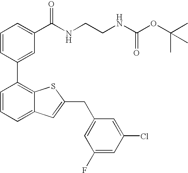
C1=CC(C2=C3C(=CC=C2)C=C(CC2=CC(F)=CC(Cl)=C2)S3)=CC(C(NCCNC(OC(C)(C)C)=O)=O)=C1
